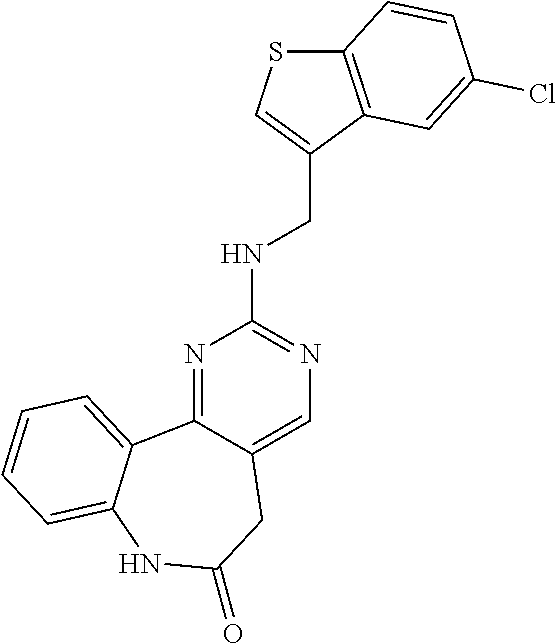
N1=C2C(=CN=C1NCC1=CSC3=C1C=C(Cl)C=C3)CC(=O)NC1=CC=CC=C21
